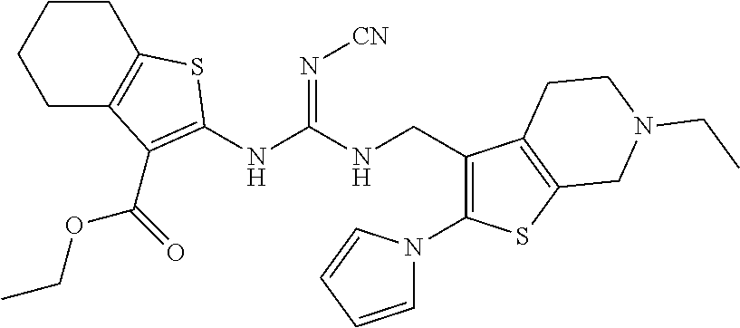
C1C2=C(CCC1)SC(NC(NCC1=C(N3C=CC=C3)SC3=C1CCN(CC)C3)=N[CN])=C2C(OCC)=O
